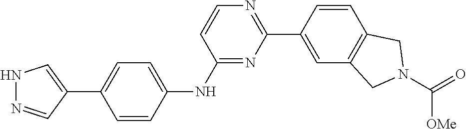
N1N=CC(C2=CC=C(NC3=NC(C4=CC5=C(C=C4)CN(C(=O)[OMe])C5)=NC=C3)C=C2)=C1
